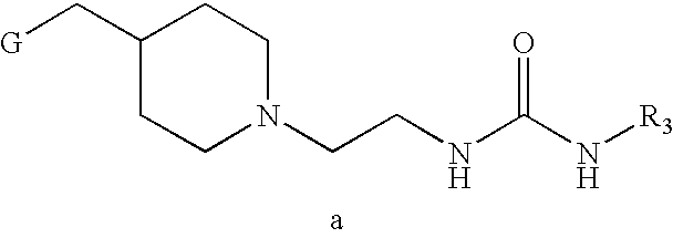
[G]CC1CCN(CCNC(N[R3])=O)CC1
